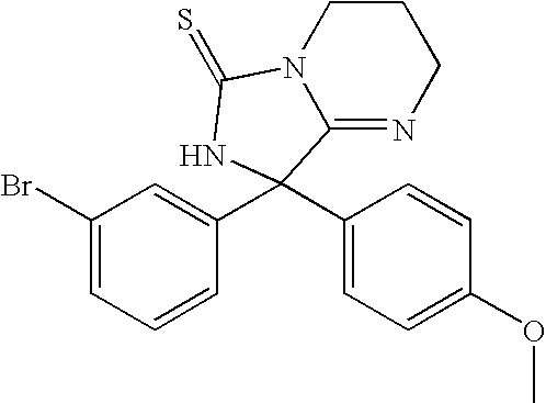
C1(Br)=CC=CC(C2(C3=CC=C(OC)C=C3)C3=NCCCN3C(=S)N2)=C1
